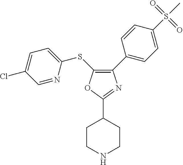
C1(C2=CC=C(S(C)(=O)=O)C=C2)=C(SC2=CC=C(Cl)C=N2)OC(C2CCNCC2)=N1
